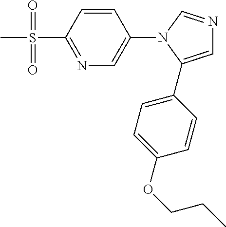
N1=C(S(C)(=O)=O)C=CC(N2C(C3=CC=C(OCCC)C=C3)=CN=C2)=C1
